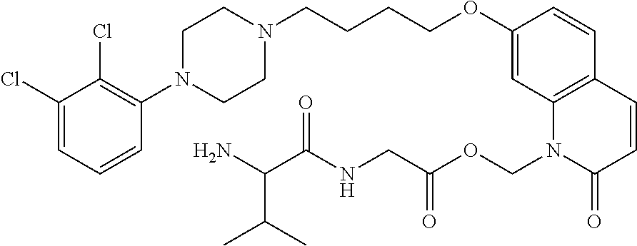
C1(Cl)=CC=CC(N2CCN(CCCCOC3=CC4=C(C=C3)C=CC(=O)N4COC(=O)CNC(=O)C(N)C(C)C)CC2)=C1Cl
